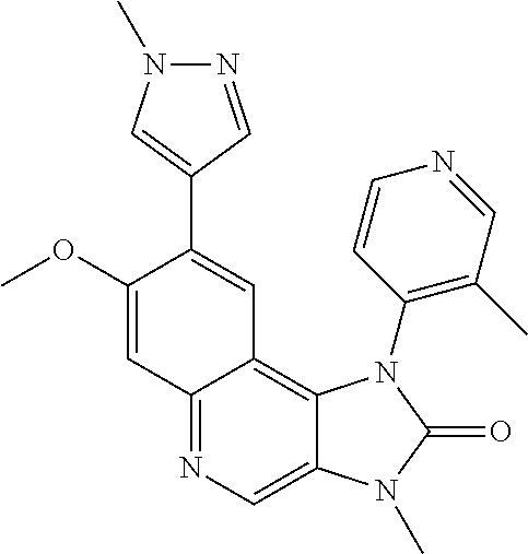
C1(OC)=CC2=NC=C3C(=C2C=C1C1=CN(C)N=C1)N(C1=C(C)C=NC=C1)C(=O)N3C
